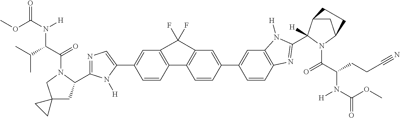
C1=CC2=C(C=C1C1=CN=C(C3CC4(CN3C(C(C(C)C)N(C(OC)=O)[H])=O)CC4)N1[H])C(F)(F)C1=C2C=CC(C2=CC3=C(C=C2)N=C(C2([H])C4CC(N2C(C(CCC#N)N(C(=O)OC)[H])=O)CC4)N3[H])=C1
